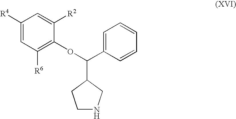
C1([R4])=CC([R6])=C(OC(C2=CC=CC=C2)C2CCNC2)C([R2])=C1
